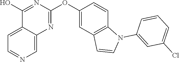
C12=CC=NC=C1N=C(OC1=CC3=C(C=C1)N(C1=CC(Cl)=CC=C1)C=C3)N=C2O
